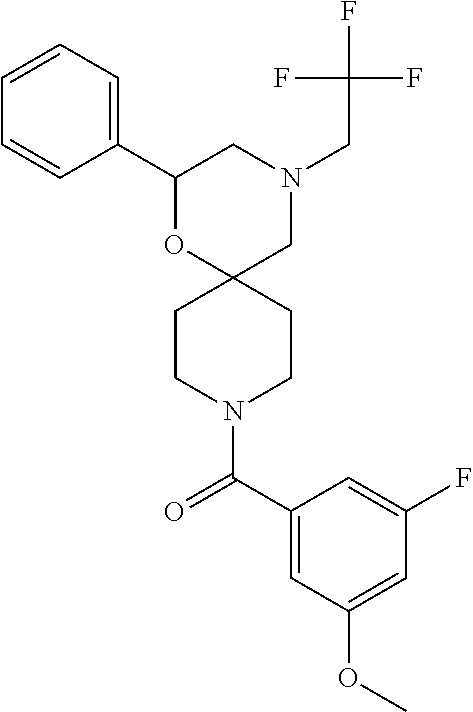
C1(C2=CC=CC=C2)OC2(CN(CC(F)(F)F)C1)CCN(C(C1=CC(OC)=CC(F)=C1)=O)CC2
